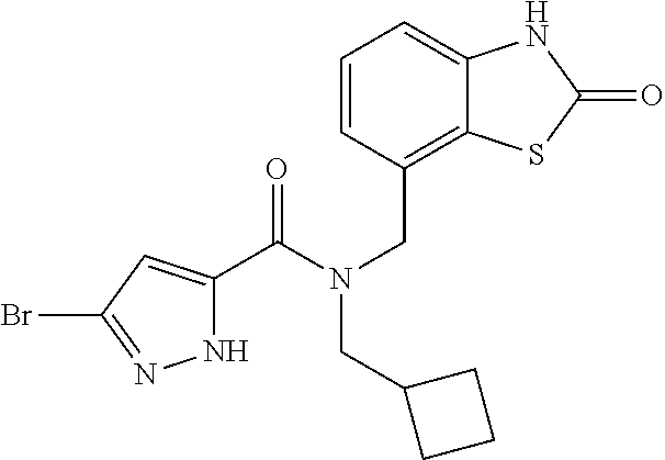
N1C(C(N(CC2=C3C(=CC=C2)NC(=O)S3)CC2CCC2)=O)=CC(Br)=N1
